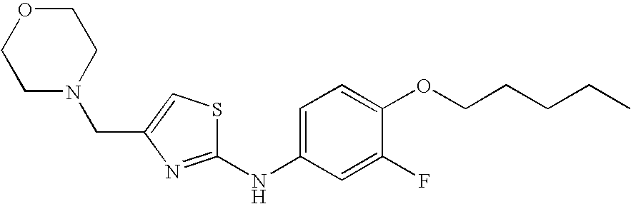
C(C1=CSC(NC2=CC=C(OCCCCC)C(F)=C2)=N1)N1CCOCC1
